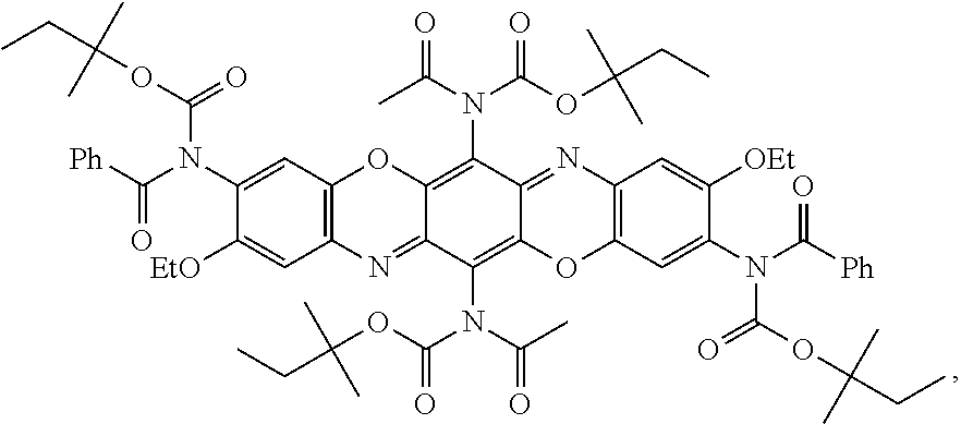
C1(N(C([Ph])=O)C(OC(CC)(C)C)=O)=CC2=C(C=C1[EtO])N=C1C(=C(N(C(C)=O)C(OC(CC)(C)C)=O)C3=NC4=C(OC3=C1N(C(C)=O)C(OC(CC)(C)C)=O)C=C(N(C([Ph])=O)C(OC(CC)(C)C)=O)C([OEt])=C4)O2
